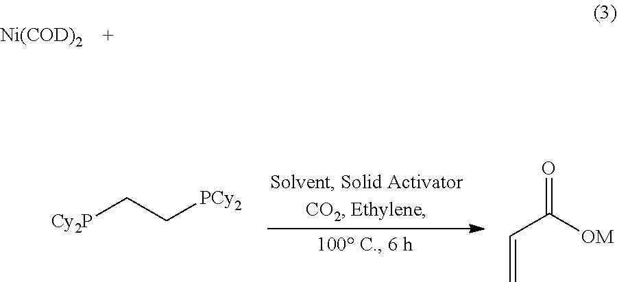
[Ni(COD)2].[Cy2P]CC[PCy2].O=C([OM])C=C
